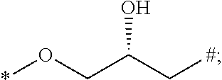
C(CO*)(C[#])O
